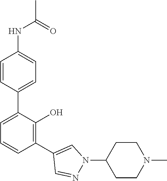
C1(C2=CC=CC(C3=CN(C4CCN(C)CC4)N=C3)=C2O)=CC=C(NC(C)=O)C=C1
